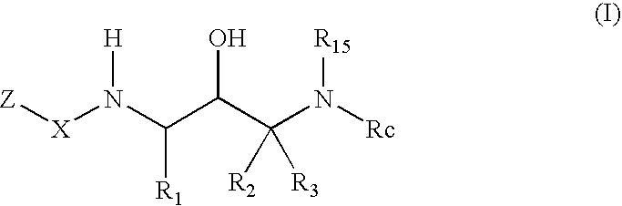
[Z][X]N(C(C(C(N([Rc])[R15])([R2])[R3])O)[R1])[H]
